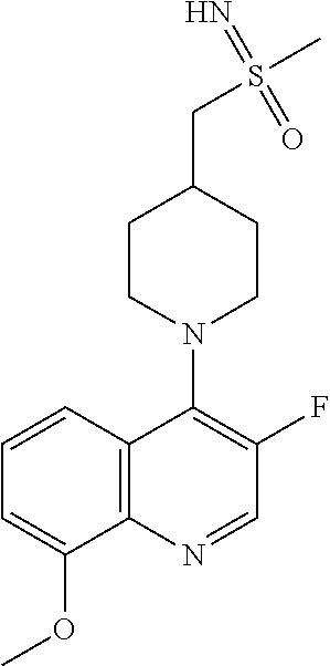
C1=CC2=C(C(OC)=C1)N=CC(F)=C2N1CCC(CS(C)(=N)=O)CC1
